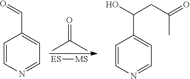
C1=CN=CC=C1C=O.C1=CN=CC=C1C(O)CC(=O)C.[ES][MS].O=C(C)C
